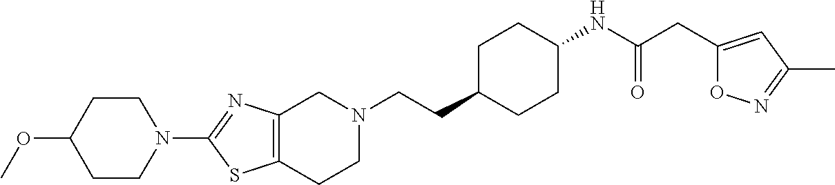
C1(N2CCC(OC)CC2)=NC2=C(S1)CCN(CCC1CCC(NC(CC3=CC(C)=NO3)=O)CC1)C2
